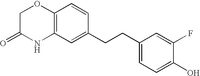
C12=C(C=C(CCC3=CC=C(O)C(F)=C3)C=C1)NC(=O)CO2
